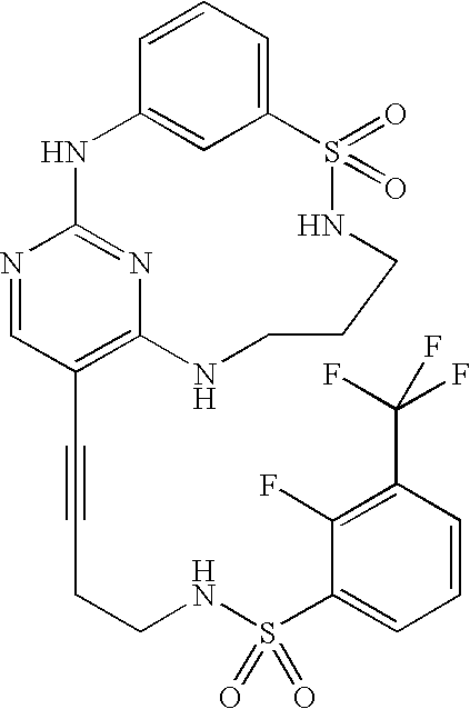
C1=CC=C2C=C1NC1=NC(=C(C#CCCNS(C3=CC=CC(C(F)(F)F)=C3F)(=O)=O)C=N1)NCCCNS2(=O)=O
